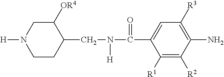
C1CC(CN(C(C2=CC([R3])=C(N)C([R2])=C2[R1])=O)[H])C([OR4])CN1[H]
